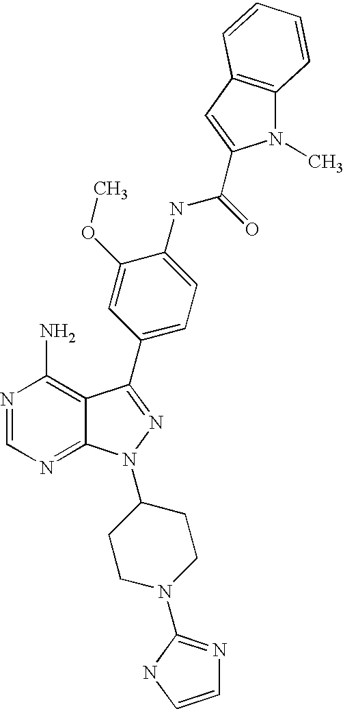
N1=CN=C2C(=C1N)C(C1=CC=C(NC(=O)C3=CC4=C(N3C)C=CC=C4)C(OC)=C1)=NN2C1CCN(C2=NC=CN2)CC1
